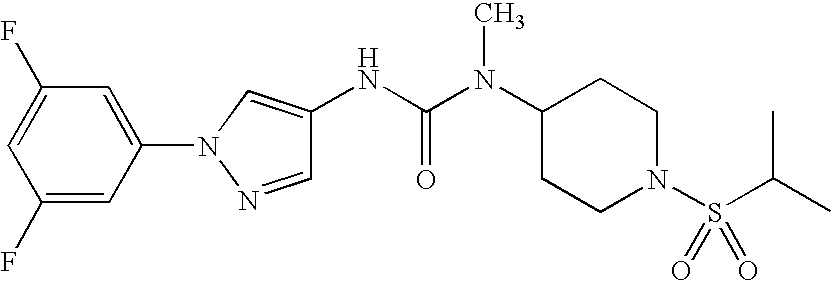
C1(F)=CC(N2C=C(NC(=O)N(C)C3CCN(S(C(C)C)(=O)=O)CC3)C=N2)=CC(F)=C1
